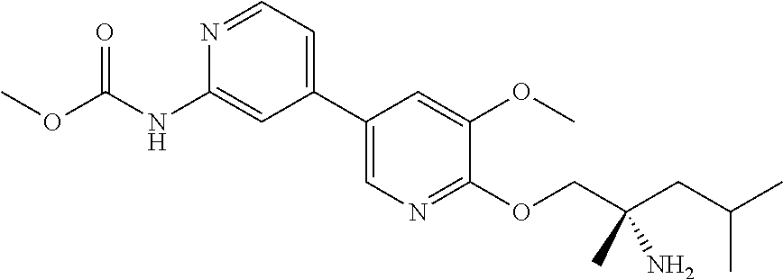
C1(C2=CC=NC(NC(OC)=O)=C2)=CN=C(OCC(CC(C)C)(N)C)C(OC)=C1
